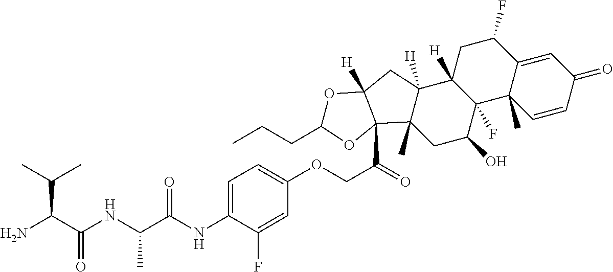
C(C(C(NC(C)C(=O)NC1=CC=C(OCC(=O)C23C4(C)CC(O)C5(F)C([H])(C4([H])CC2([H])OC(CCC)O3)CC(F)C2=CC(=O)C=CC52C)C=C1F)=O)N)(C)C
